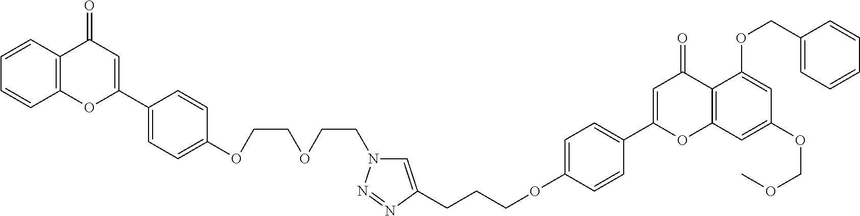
C1=CC2=C(C=C1)OC(C1=CC=C(OCCOCCN3C=C(CCCOC4=CC=C(C5=CC(=O)C6=C(O5)C=C(OCOC)C=C6OCC5=CC=CC=C5)C=C4)N=N3)C=C1)=CC2=O
